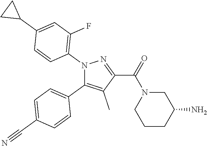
C1=C(C#N)C=CC(C2=C(C)C(C(=O)N3CCCC(N)C3)=NN2C2=C(F)C=C(C3CC3)C=C2)=C1
